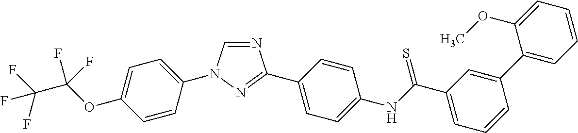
N1=CN(C2=CC=C(OC(C(F)(F)F)(F)F)C=C2)N=C1C1=CC=C(NC(C2=CC=CC(C3=CC=CC=C3OC)=C2)=S)C=C1
